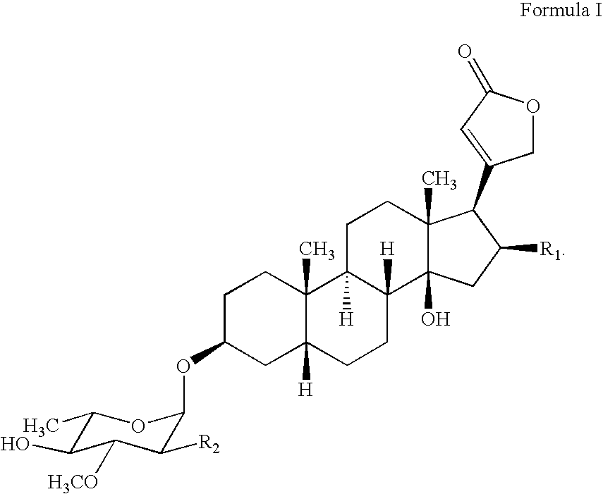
C1C2([H])C(C)(CCC1OC1C([R2])C([H3CO])C(O)C(C)O1)C1([H])C([H])(CC2)C2(O)C(C)(CC1)C(C1=CC(=O)OC1)C([R1])C2
